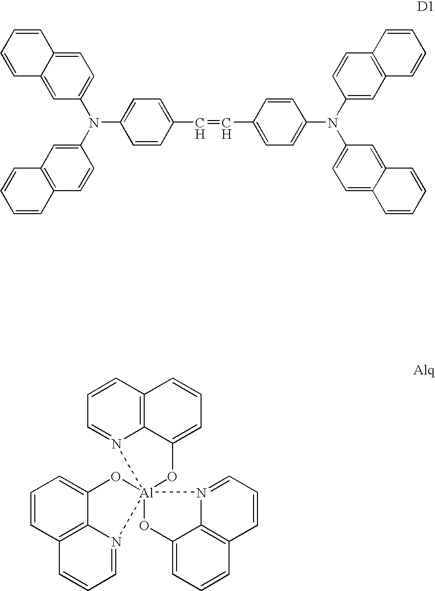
C1=CC2=CC(N(C3=CC=C(C=CC4=CC=C(N(C5=CC=C6C(=C5)C=CC=C6)C5=CC6=C(C=C5)C=CC=C6)C=C4)C=C3)C3=CC4=C(C=C3)C=CC=C4)=CC=C2C=C1.C1=CC2=C3N(=C1)[Al]14(OC5=CC=CC6=C5N1=CC=C6)(OC3=CC=C2)OC1=CC=CC2=C1N4=CC=C2
